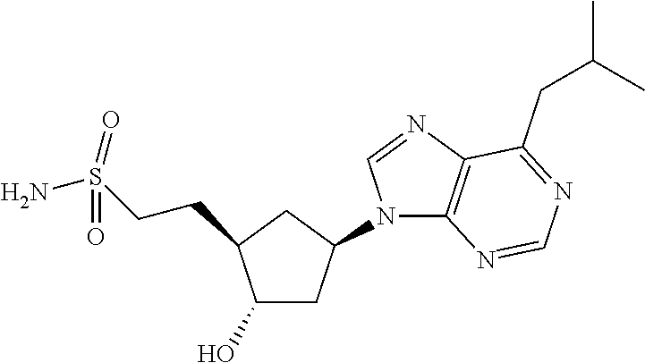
C1(O)CC(N2C3=C(N=C2)C(CC(C)C)=NC=N3)CC1CCS(N)(=O)=O
